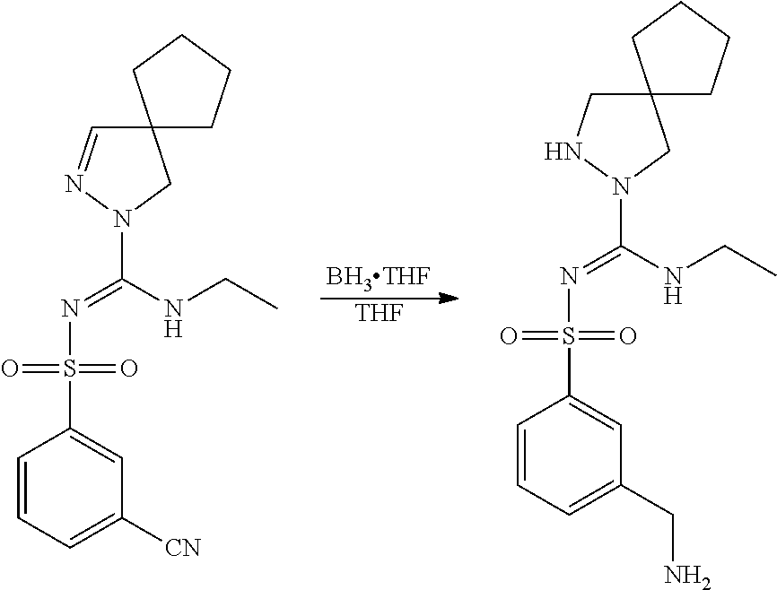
[BH3THF].[THF].C12(C=NN(C(NCC)=NS(C3=CC([CN])=CC=C3)(=O)=O)C1)CCCC2.C12(CNN(C(NCC)=NS(C3=CC(CN)=CC=C3)(=O)=O)C1)CCCC2
